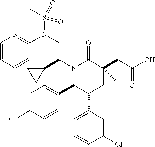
N1(C(C2CC2)CN(S(C)(=O)=O)C2=NC=CC=C2)C(C2=CC=C(Cl)C=C2)C(C2=CC=CC(Cl)=C2)CC(CC(=O)O)(C)C1=O
